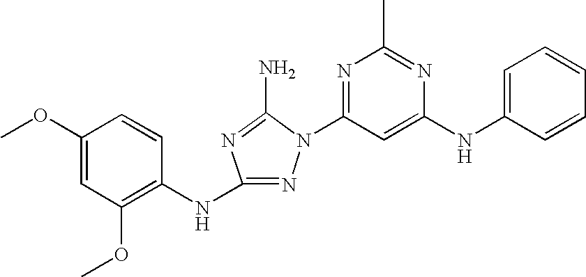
N1=C(NC2=C(OC)C=C(OC)C=C2)N=C(N)N1C1=NC(C)=NC(NC2=CC=CC=C2)=C1
